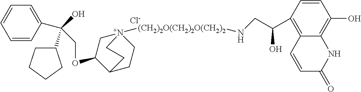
C(OC1C[N+]2([(CH2)2O(CH2)2O(CH2)2]NCC(C3=C4C(=C(O)C=C3)NC(=O)C=C4)O)CCC1CC2)C(C1=CC=CC=C1)(O)C1CCCC1.[Cl-]
